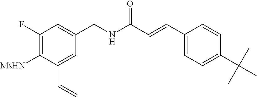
C1([MsHN])=C(F)C=C(CNC(C=CC2=CC=C(C(C)(C)C)C=C2)=O)C=C1C=C
